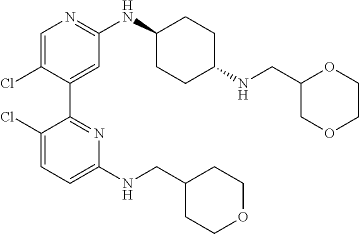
C1=C(Cl)C(C2=NC(NCC3CCOCC3)=CC=C2Cl)=CC(NC2CCC(NCC3COCCO3)CC2)=N1
